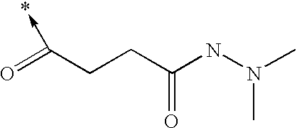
CN(NC(CCC(=O)->*)=O)C
